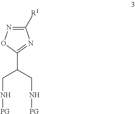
C(N[PG])C(CN[PG])C1=NC([R1])=NO1
